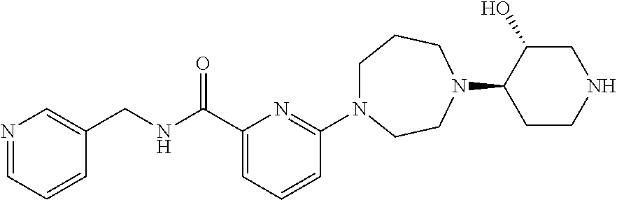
C(C1=CC=CC(N2CCCN(C3CCNCC3O)CC2)=N1)(NCC1=CN=CC=C1)=O
